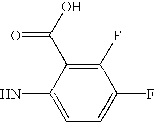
C1(N)=CC=C(F)C(F)=C1C(O)=O
